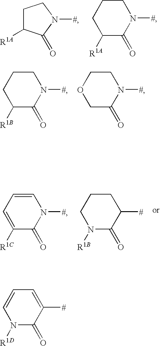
C1C([R1A])C(=O)N([#])C1.C1CCC([R1A])C(=O)N1[#].C1CCC([R1B])C(=O)N1[#].C1COCC(=O)N1[#].C1=CC=C([R1C])C(=O)N1[#].C1CCN([R1B])C(=O)C1[#].C1=C([#])C(=O)N([R1D])C=C1
